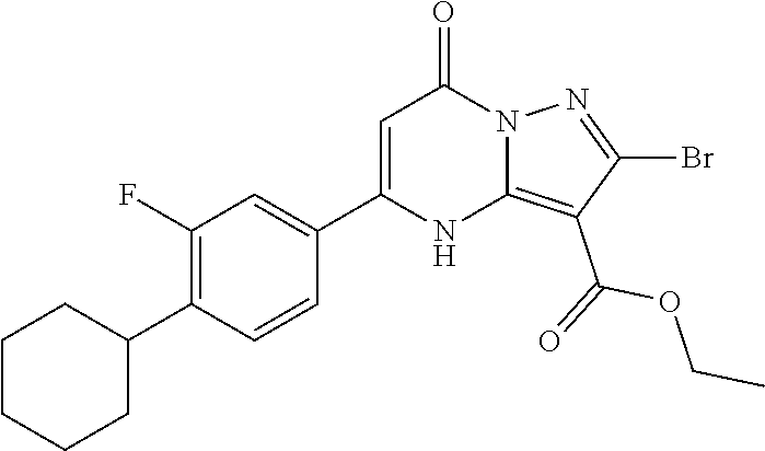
C1(C2=CC(=O)N3C(=C(C(=O)OCC)C(Br)=N3)N2)=CC(F)=C(C2CCCCC2)C=C1
